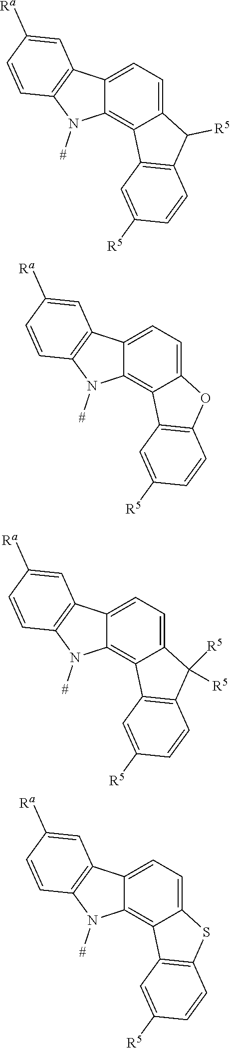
C12=C3C(=CC=C1C1=C(N2[#])C=CC([Ra])=C1)C([R5])C1=C3C=C([R5])C=C1.C12=C3C(=CC=C1C1=C(N2[#])C=CC([Ra])=C1)OC1=C3C=C([R5])C=C1.C12=C3C(=CC=C1C1=C(N2[#])C=CC([Ra])=C1)C([R5])([R5])C1=C3C=C([R5])C=C1.C12=C3C(=CC=C1C1=C(N2[#])C=CC([Ra])=C1)SC1=C3C=C([R5])C=C1
